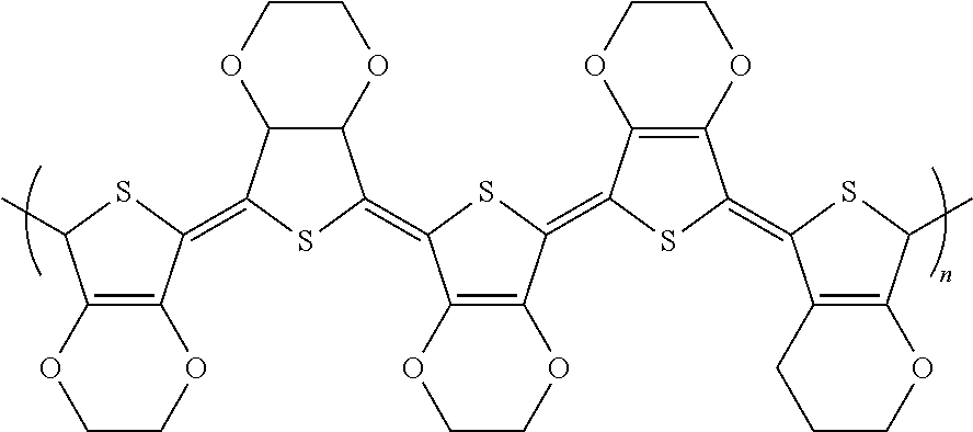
C12=C(C(=C3C4C(C(=C5C6=C(C(=C7C8=C(C(=C9C%10=C(C(C)S9)OCCC%10)S7)OCCO8)S5)OCCO6)S3)OCCO4)SC1C)OCCO2
